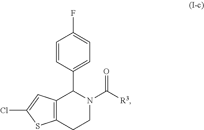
C1=CC(C2C3=C(CCN2C([R3])=O)SC(Cl)=C3)=CC=C1F
